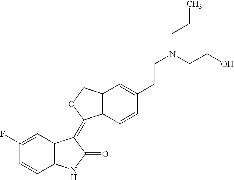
C1=C(F)C=CC2=C1C(=C1C3=C(CO1)C=C(CCN(CCO)CCC)C=C3)C(=O)N2
